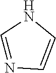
C1=NC=CN1
